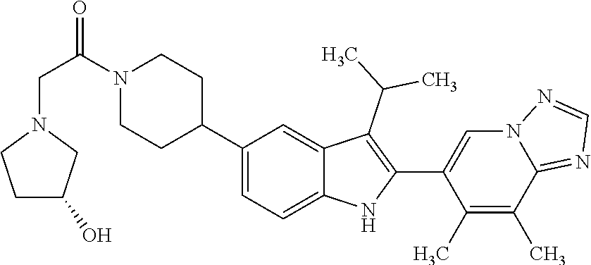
C1(C2CCN(C(CN3CCC(O)C3)=O)CC2)=CC=C2C(=C1)C(C(C)C)=C(C1=CN3C(=NC=N3)C(C)=C1C)N2
